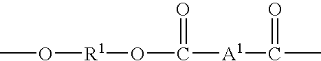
CO[R1]OC([A1]C(C)=O)=O
